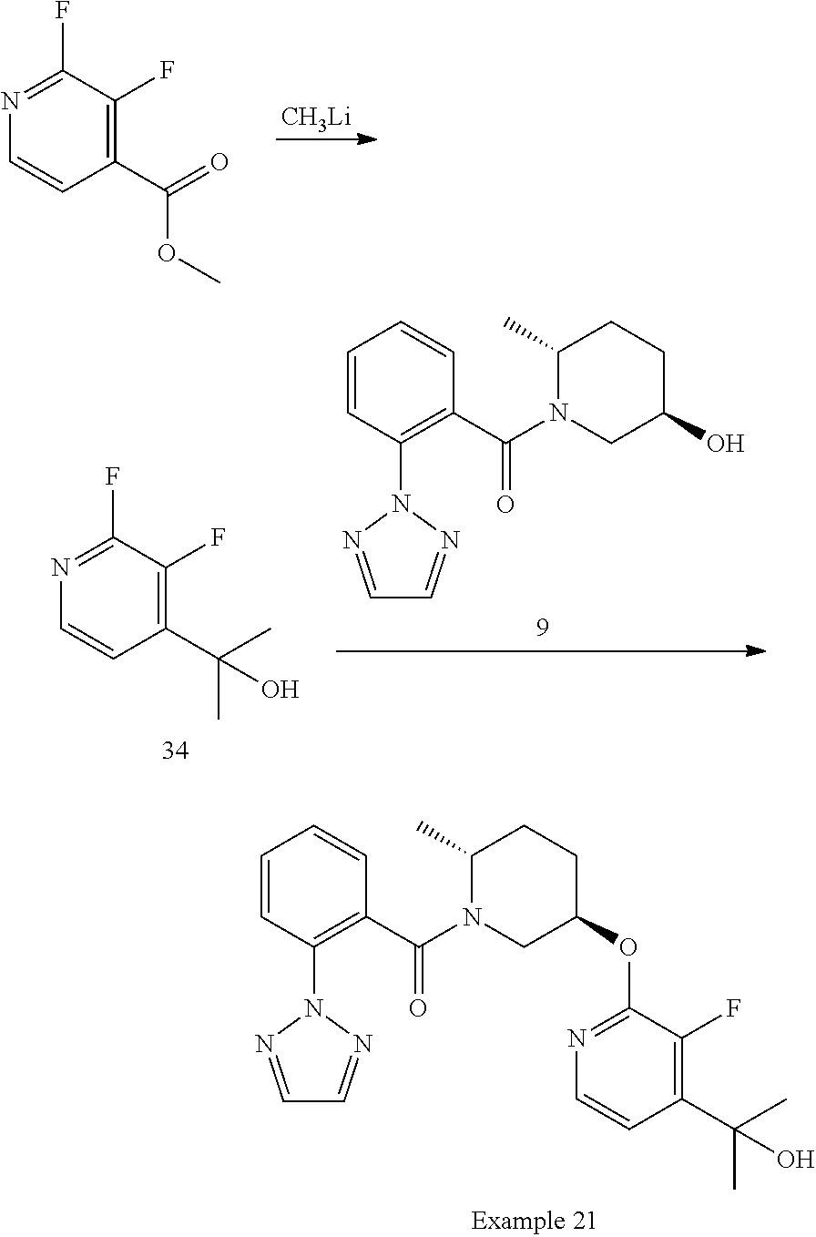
C1(C(=O)OC)=C(F)C(F)=NC=C1.[CH3Li].C1=CC(N2N=CC=N2)=C(C(N2CC(O)CCC2C)=O)C=C1.C1(C(C)(C)O)=C(F)C(F)=NC=C1.C1=CC(N2N=CC=N2)=C(C(N2CC(OC3=NC=CC(C(C)(C)O)=C3F)CCC2C)=O)C=C1
